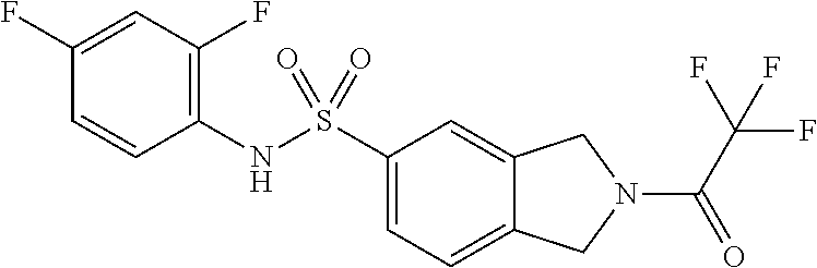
C1(NS(C2=CC=C3C(=C2)CN(C(C(F)(F)F)=O)C3)(=O)=O)=C(F)C=C(F)C=C1
